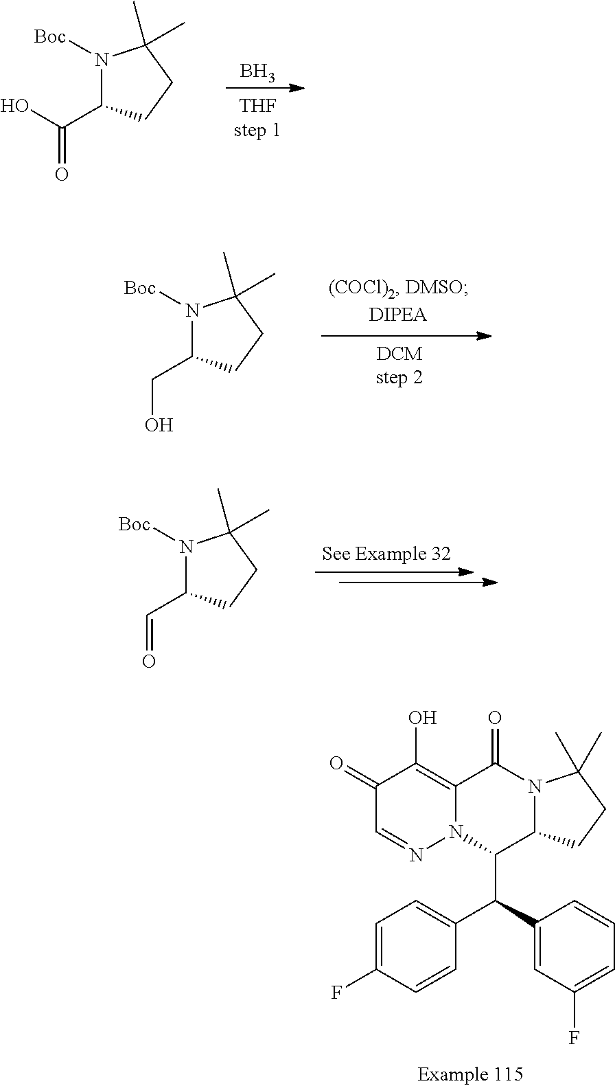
N1([Boc])C(C(O)=O)CCC1(C)C.B.N1([Boc])C(CO)CCC1(C)C.N1([Boc])C(C=O)CCC1(C)C.C1(=O)C=NN2C(=C1O)C(=O)N1C(C2C(C2=CC(F)=CC=C2)C2=CC=C(F)C=C2)CCC1(C)C
